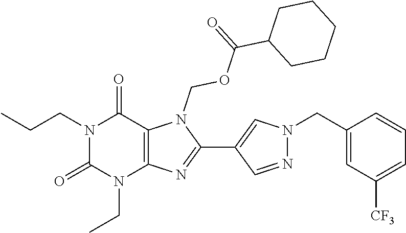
N1(CCC)C(=O)N(CC)C2=C(C1=O)N(COC(C1CCCCC1)=O)C(C1=CN(CC3=CC([CF3])=CC=C3)N=C1)=N2
